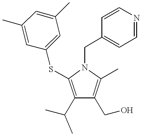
C1(C(C)C)=C(SC2=CC(C)=CC(C)=C2)N(CC2=CC=NC=C2)C(C)=C1CO
